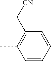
C1=CC=CC(C[CN])=C1C
